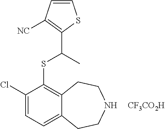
C1(Cl)=CC=C2C(=C1SC(C)C1=C([NC])C=CS1)CCNCC2.[CF3CO2H]
